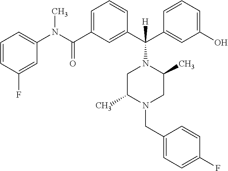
C1=C(C(N(C2=CC=CC(F)=C2)C)=O)C=C(C(C2=CC(O)=CC=C2)(N2CC(C)N(CC3=CC=C(F)C=C3)CC2C)[H])C=C1
